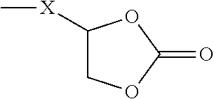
C[X]C1COC(=O)O1
